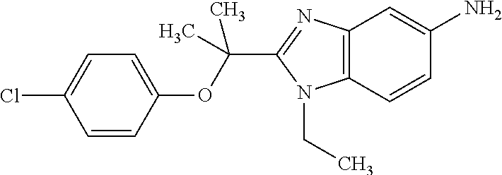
C1=CC(OC(C2=NC3=C(N2CC)C=CC(N)=C3)(C)C)=CC=C1Cl
